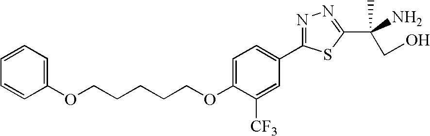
C(CCCCOC1=CC=C(C2=NN=C(C(N)(CO)C)S2)C=C1[CF3])OC1=CC=CC=C1
